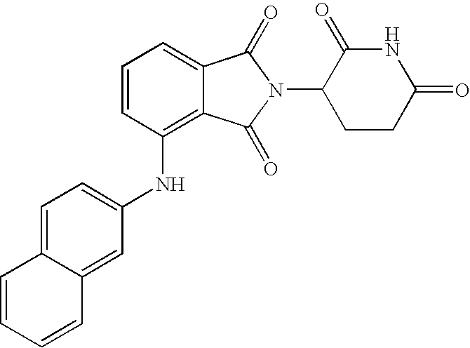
C1(NC2=C3C(=CC=C2)C(=O)N(C2CCC(=O)NC2=O)C3=O)=CC=C2C(=C1)C=CC=C2
